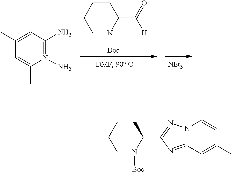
[NEt3].C1N([Boc])C(C(=O)[H])CCC1.C1=C(C)N(N)=C(N)C=C1C.C1CCCC(C2=NN3C(=N2)C=C(C)C=C3C)N1[Boc]
